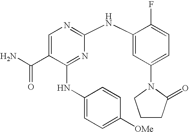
C1=C(C(N)=O)C(NC2=CC=C([OMe])C=C2)=NC(NC2=CC(N3CCCC3=O)=CC=C2F)=N1
